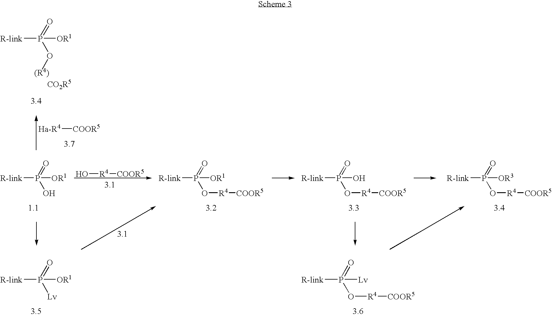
[R-link]P([OR1])(=O)O[(R4)].[CO2R5].[Ha-R4][COOR5].O[R4][COOR5].[R-link]P([OR1])(=O)O[R4][COOR5].[R-link]P(O)(=O)O[R4][COOR5].[R-link]P([OR3])(=O)O[R4][COOR5].[R-link]P([OR1])(=O)O.[R-link]P([OR1])(=O)[Lv].[R-link]P([Lv])(=O)O[R4][COOR5]
